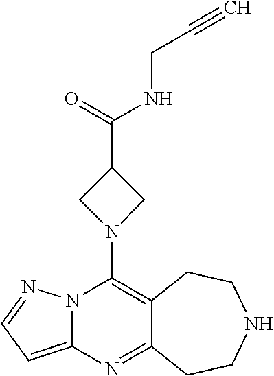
C12=C(N3CC(C(=O)NCC#C)C3)N3C(=CC=N3)N=C1CCNCC2
